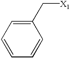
C1=CC=C(C[X1])C=C1
